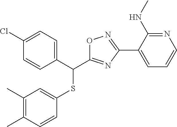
C1(C)=C(C)C=CC(SC(C2=CC=C(Cl)C=C2)C2=NC(C3=CC=CN=C3NC)=NO2)=C1
